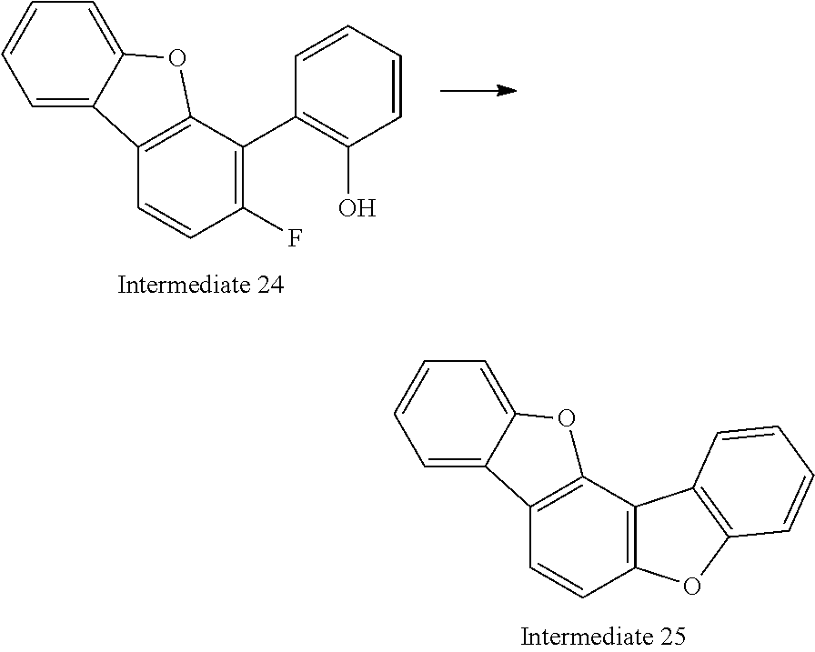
C1(F)=C(C2=C(O)C=CC=C2)C2=C(C=C1)C1=CC=CC=C1O2.C12=C(C3=C(C=C1)C1=CC=CC=C1O3)C1=C(O2)C=CC=C1
